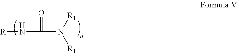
C(N([R1])[R1])(=O)N[R]
